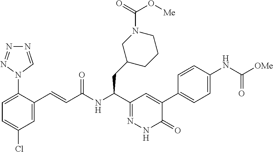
C1=C(C=CC(=O)NC(C2=NNC(=O)C(C3=CC=C(NC(=O)[OMe])C=C3)=C2)CC2CN(C(=O)O[Me])CCC2)C(N2C=NN=N2)=CC=C1Cl
